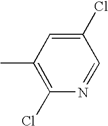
C1(Cl)=CC(C)=C(Cl)N=C1
